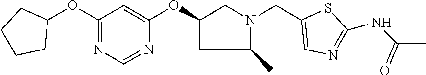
C1(OC2CCCC2)=NC=NC(OC2CN(CC3=CN=C(NC(C)=O)S3)C(C)C2)=C1
